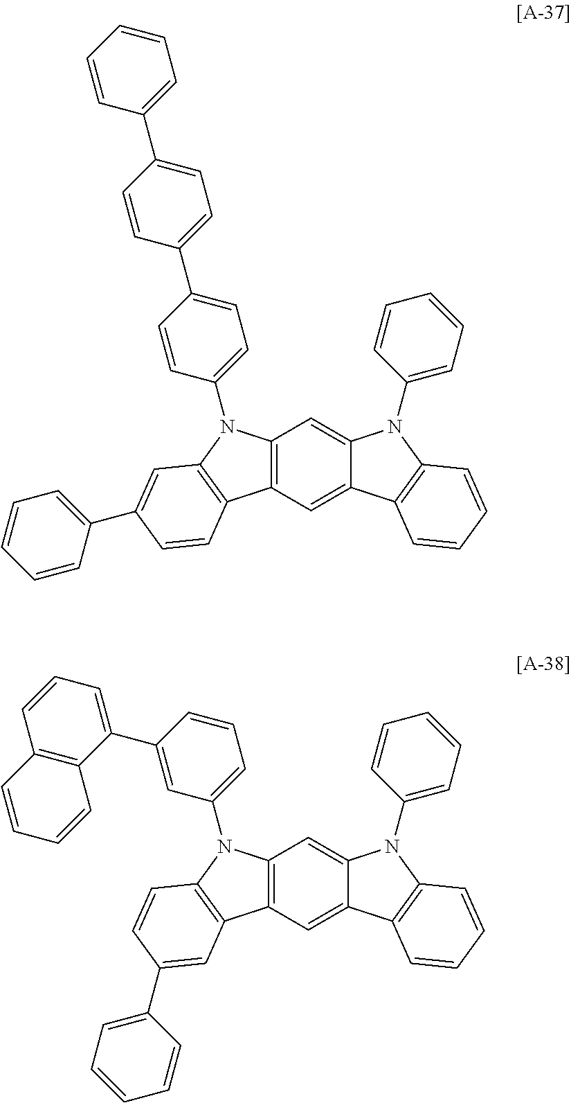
C12=C(C=C3C(=C1)N(C1=CC=CC=C1)C1=C3C=CC=C1)C1=C(N2C2=CC=C(C3=CC=C(C4=CC=CC=C4)C=C3)C=C2)C=C(C2=CC=CC=C2)C=C1.C12=C(C=C3C(=C1)N(C1=CC=CC=C1)C1=C3C=CC=C1)C1=C(N2C2=CC=CC(C3=CC=CC4=C3C=CC=C4)=C2)C=CC(C2=CC=CC=C2)=C1
